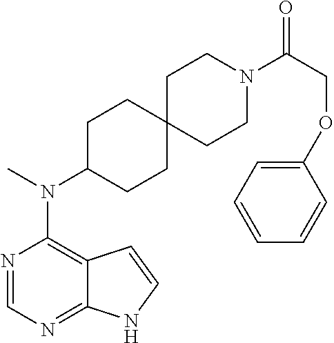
N1=CN=C2C(=C1N(C)C1CCC3(CC1)CCN(C(COC1=CC=CC=C1)=O)CC3)C=CN2
